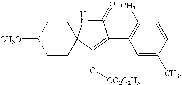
C1CC2(CCC1[CH3O])NC(=O)C(C1=C(C)C=CC(C)=C1)=C2O[CO2C2H5]
